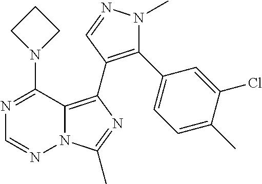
N12C(=C(C3=C(C4=CC=C(C)C(Cl)=C4)N(C)N=C3)N=C1C)C(N1CCC1)=NC=N2
